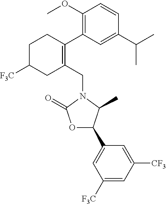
C1(CN2C(=O)OC(C3=CC([F3C])=CC([CF3])=C3)C2C)=C(C2=C(OC)C=CC(C(C)C)=C2)CCC([F3C])C1
